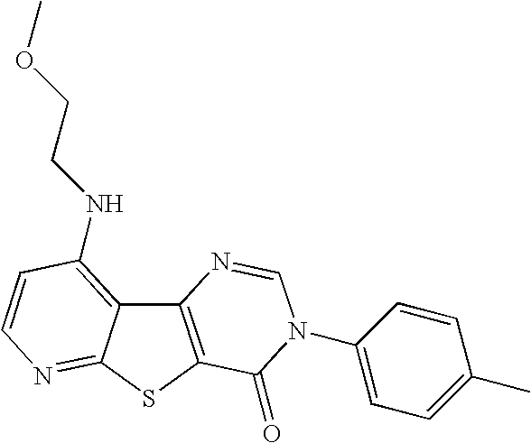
C12=C(SC3=NC=CC(NCCOC)=C13)C(=O)N(C1=CC=C(C)C=C1)C=N2
